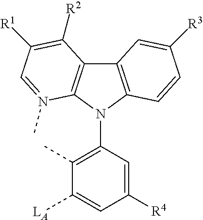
C12=C(N(C3=C(C)C([LA])=CC([R4])=C3)C3=C1C([R2])=C([R1])C=N3C)C=CC([R3])=C2
